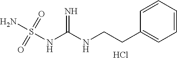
Cl.N(C(NS(N)(=O)=O)=N)CCC1=CC=CC=C1
